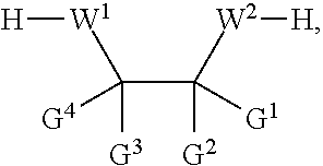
[G3]C([G4])(C([G2])([G1])[W2][H])[W1][H]
